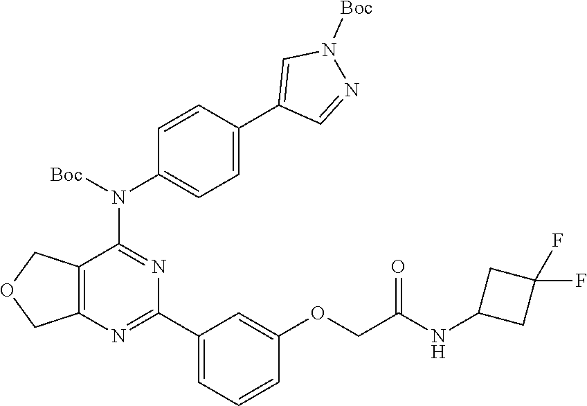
C12=C(N=C(C3=CC=CC(OCC(NC4CC(F)(F)C4)=O)=C3)N=C1N(C1=CC=C(C3=CN([Boc])N=C3)C=C1)[Boc])COC2
